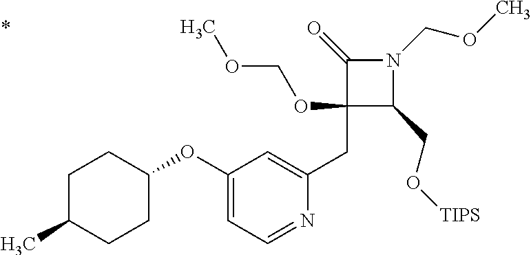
C1(CC2=CC(OC3CCC(C)CC3)=CC=N2)(OCOC)C(CO[TIPS])N(COC)C1=O
